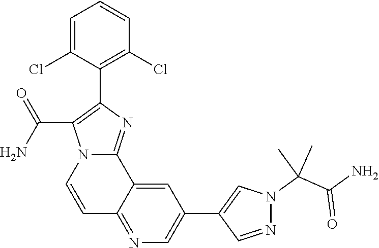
C1=CN2C(=NC(C3=C(Cl)C=CC=C3Cl)=C2C(N)=O)C2=CC(C3=CN(C(C(N)=O)(C)C)N=C3)=CN=C12
